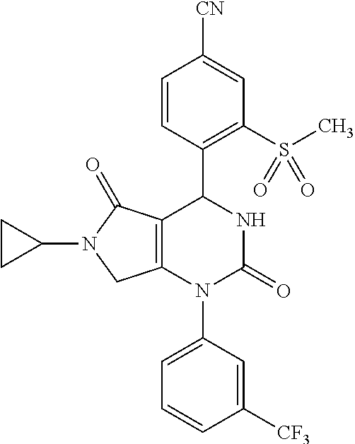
C1=CC(C2C3=C(N(C4=CC=CC([CF3])=C4)C(=O)N2)CN(C2CC2)C3=O)=C(S(C)(=O)=O)C=C1[CN]
